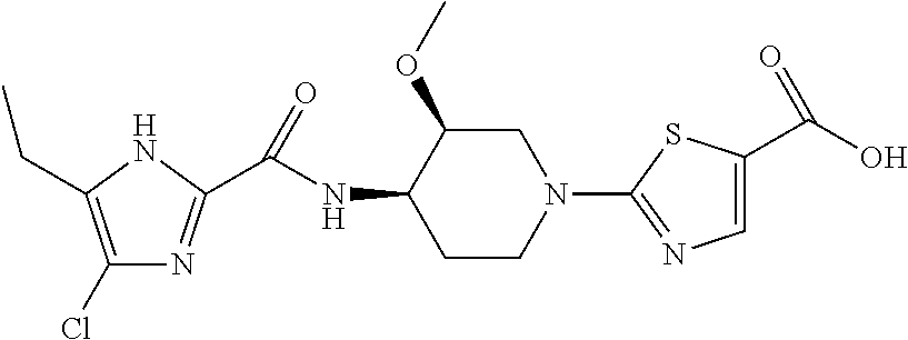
C1(Cl)=C(CC)NC(C(NC2C(OC)CN(C3=NC=C(C(O)=O)S3)CC2)=O)=N1
